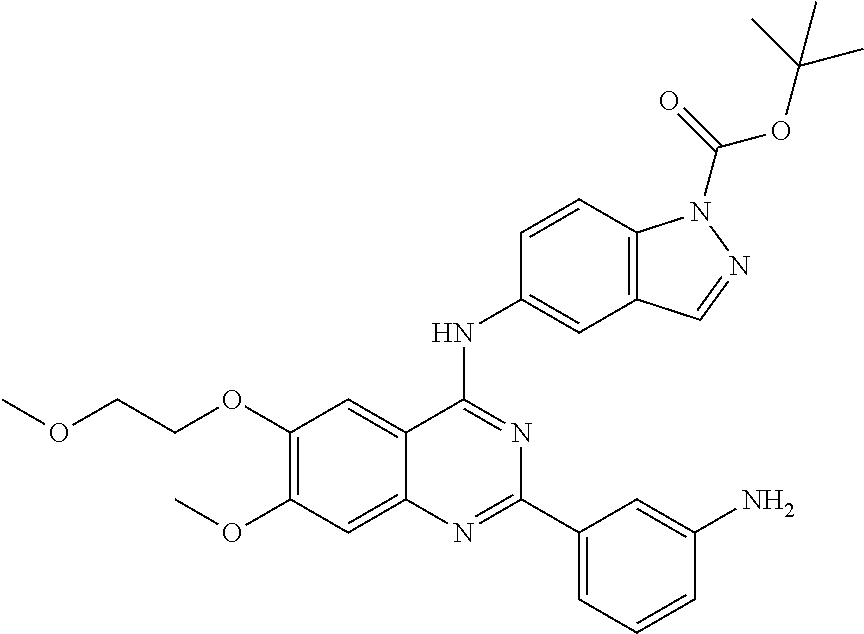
C1(OCCOC)=C(OC)C=C2C(=C1)C(NC1=CC3=C(C=C1)N(C(=O)OC(C)(C)C)N=C3)=NC(C1=CC=CC(N)=C1)=N2
